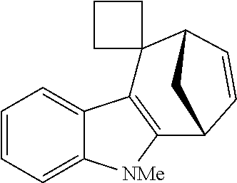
C1=CC=C2C(=C1)C1=C([NMe]2)C2C=CC(C13CCC3)C2
